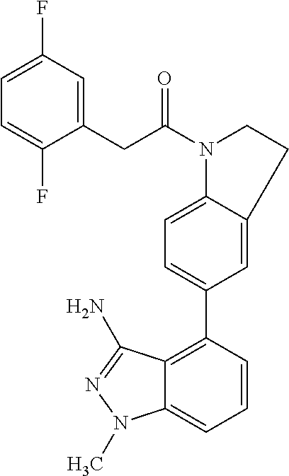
C1=CC(C2=CC=C3C(=C2)CCN3C(CC2=CC(F)=CC=C2F)=O)=C2C(=C1)N(C)N=C2N
